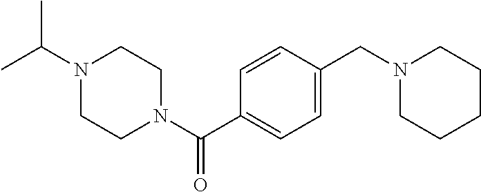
N1(C(C)C)CCN(C(C2=CC=C(CN3CCCCC3)C=C2)=O)CC1
